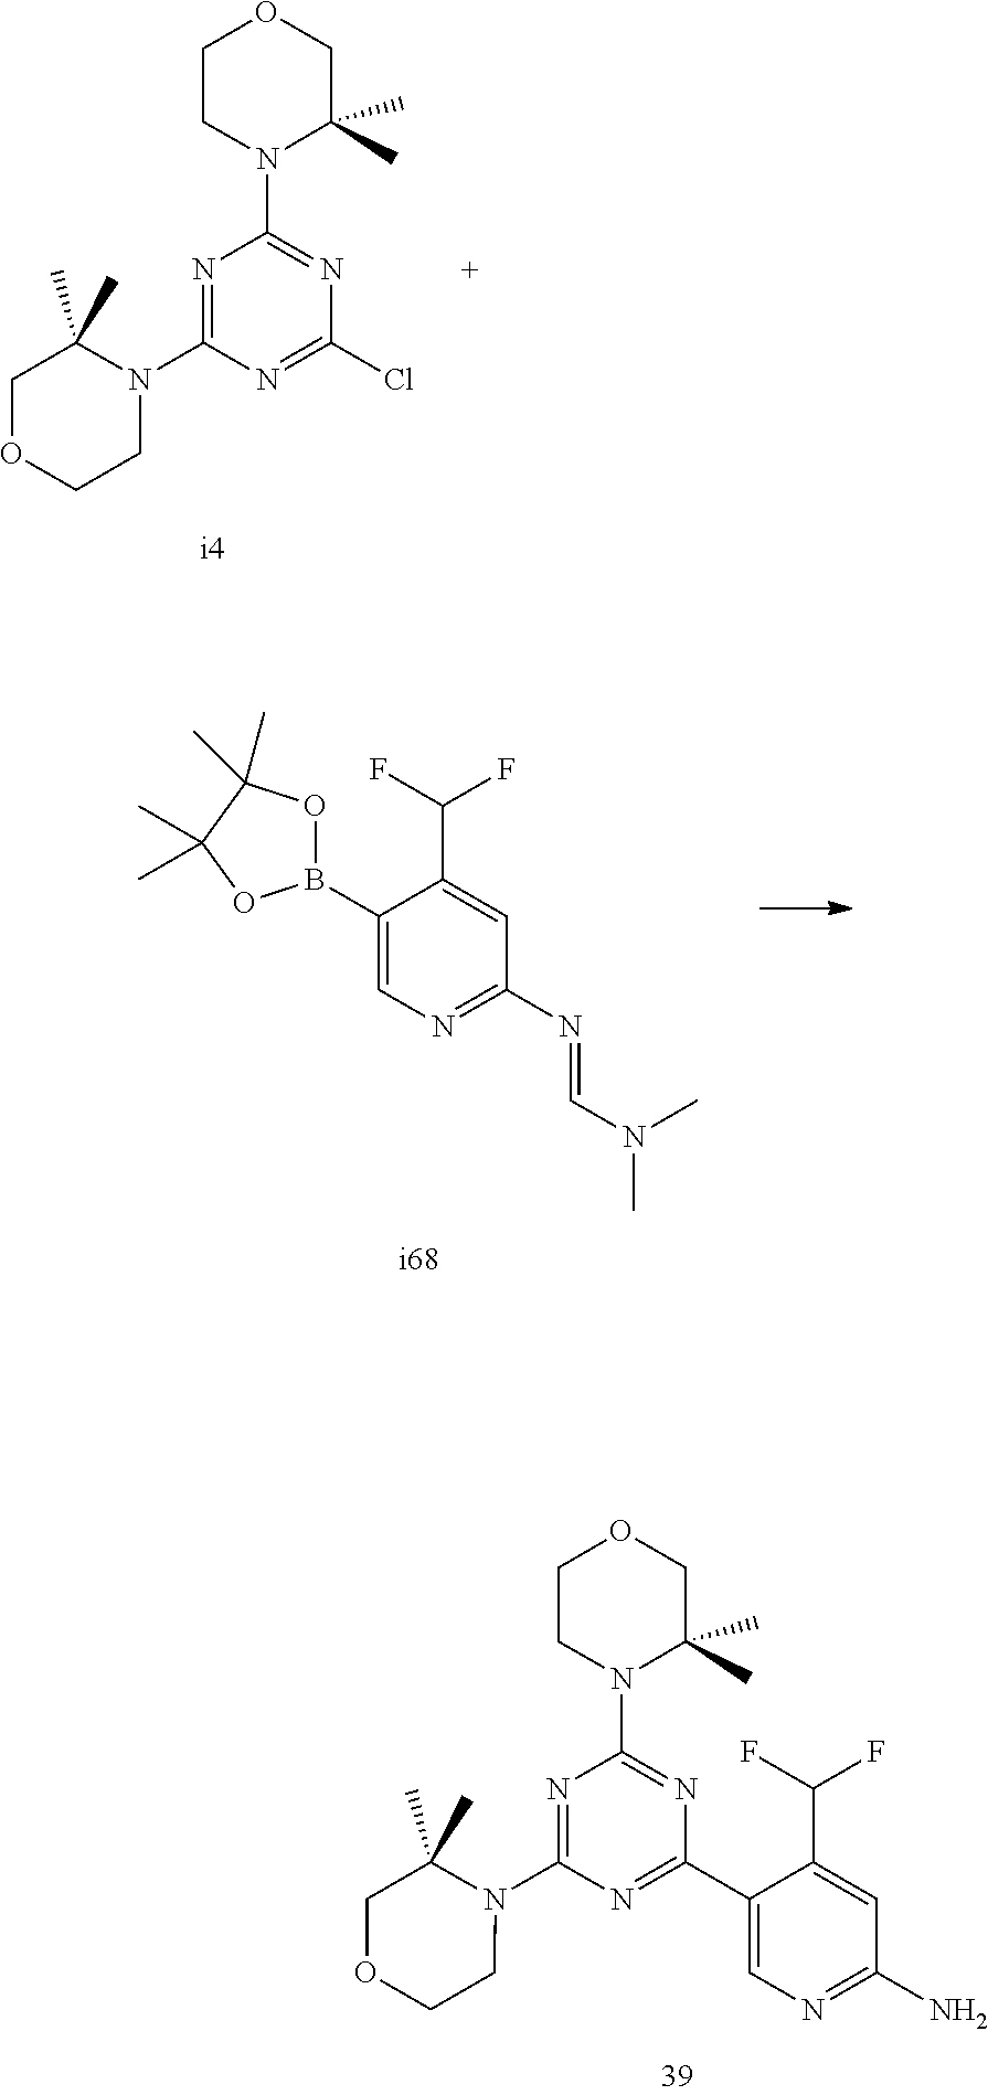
N1=C(N=CN(C)C)C=C(C(F)F)C(B2OC(C)(C)C(C)(C)O2)=C1.N1(C2=NC(N3C(C)(C)COCC3)=NC(Cl)=N2)C(C)(C)COCC1.C1(C2=NC(N3C(C)(C)COCC3)=NC(N3C(C)(C)COCC3)=N2)=CN=C(N)C=C1C(F)F
